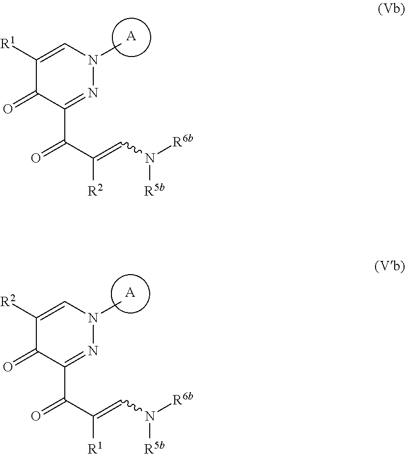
[A].C1=C([R1])C(=O)C(C(C([R2])=CN([R6b])[R5b])=O)=NN1C.[A].C1=C([R2])C(=O)C(C(C([R1])=CN([R6b])[R5b])=O)=NN1C
